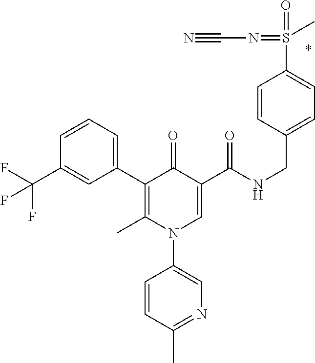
C1(C2=C(C)N(C3=CN=C(C)C=C3)C=C(C(NCC3=CC=C(S(=O)(=NC#N)C)C=C3)=O)C2=O)=CC=CC(C(F)(F)F)=C1
